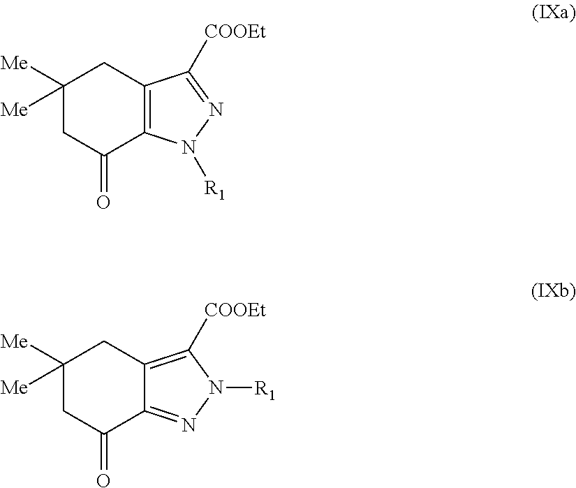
C1([Me])([Me])CC(=O)C2=C(C1)C([COOEt])=NN2[R1].C1([Me])([Me])CC(=O)C2=NN([R1])C([COOEt])=C2C1
